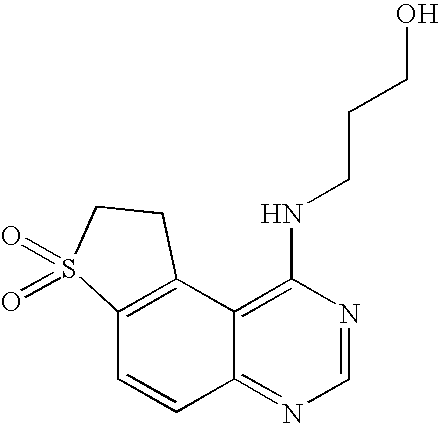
C12=C(C3=C(NCCCO)N=CN=C3C=C1)CCS2(=O)=O
